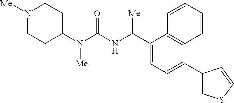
C1(N(C(NC(C2=CC=C(C3=CSC=C3)C3=C2C=CC=C3)[Me])=O)[Me])CCN([Me])CC1
